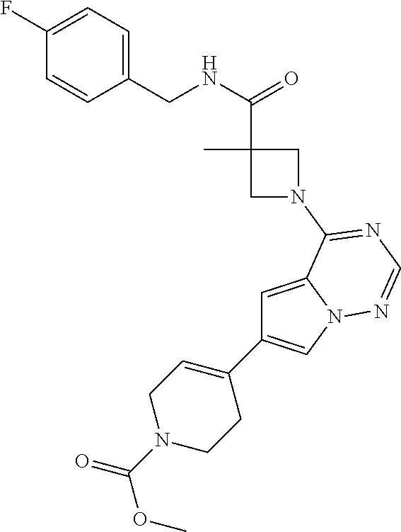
C1=C2N(C=C1C1=CCN(C(=O)OC)CC1)N=CN=C2N1CC(C)(C(NCC2=CC=C(F)C=C2)=O)C1
